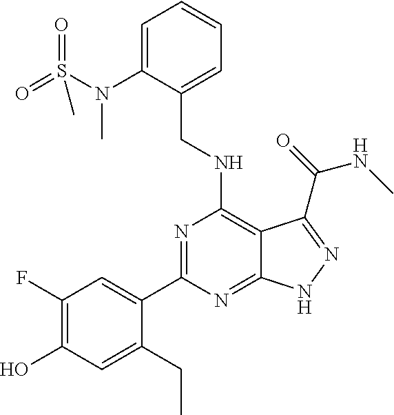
C1(N(S(=O)(=O)C)C)=CC=CC=C1CNC1=C2C(=NC(C3=CC(F)=C(O)C=C3CC)=N1)NN=C2C(=O)NC
